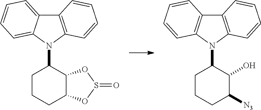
C12=C(N(C3CCCC4C3OS(=O)O4)C3=CC=CC=C13)C=CC=C2.C12=C(N(C3CCCC([N3])C3O)C3=C1C=CC=C3)C=CC=C2
